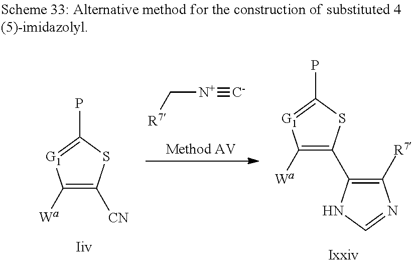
[R7]C[N+]#[C-].C1([Wa])=C([CN])SC(P)=[G1]1.C1([Wa])=C(C2=C([R7])N=CN2)SC(P)=[G1]1
